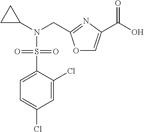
C1=C(S(=O)(N(C2CC2)CC2=NC(C(=O)O)=CO2)=O)C(Cl)=CC(Cl)=C1
